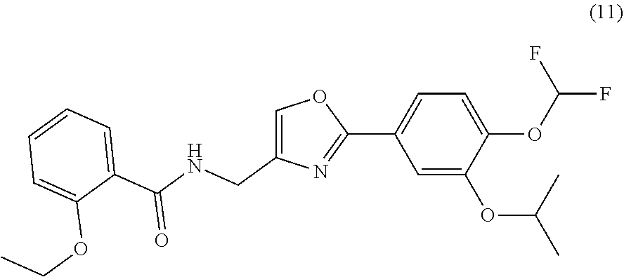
C1=C(OC(C)C)C(OC(F)F)=CC=C1C1=NC(CNC(C2=CC=CC=C2OCC)=O)=CO1
